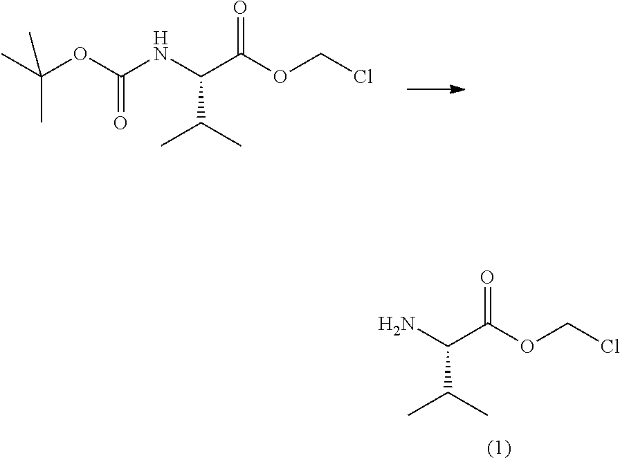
CC(OC(NC(C(C)C)C(OCCl)=O)=O)(C)C.NC(C(C)C)C(OCCl)=O
